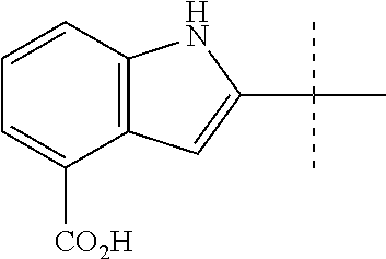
C1=CC2=C(C([CO2H])=C1)C=C(C(C)(C)C)N2
